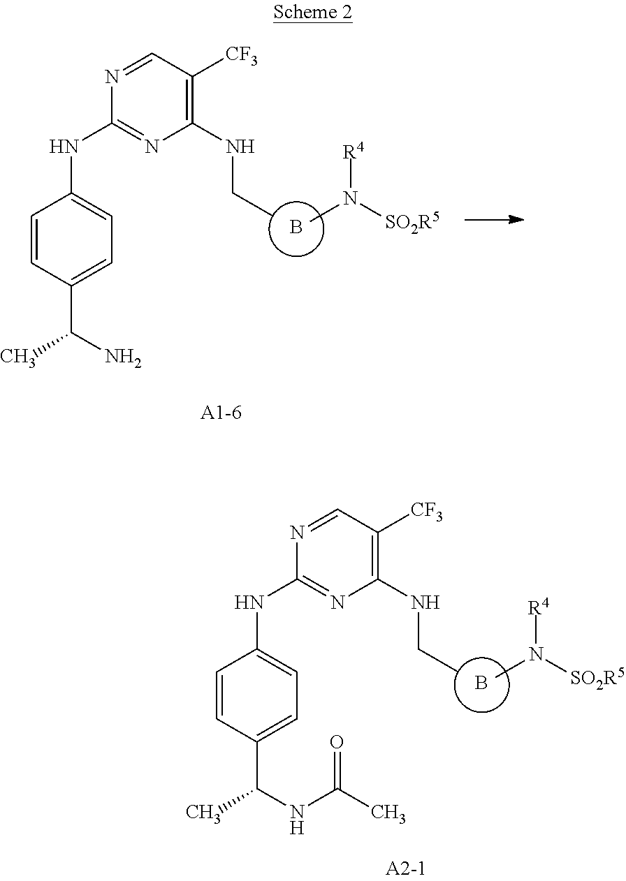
N1=CC([CF3])=C(NCC)N=C1NC1=CC=C(C(NC(C)=O)C)C=C1.N([SO2R5])([R4])C.B.N1=CC([CF3])=C(NCC)N=C1NC1=CC=C(C(N)C)C=C1.N([SO2R5])([R4])C.B
